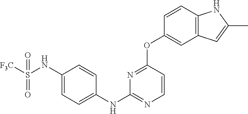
C1=C(NS([F3C])(=O)=O)C=CC(NC2=NC=CC(OC3=CC4=C(C=C3)NC(C)=C4)=N2)=C1
